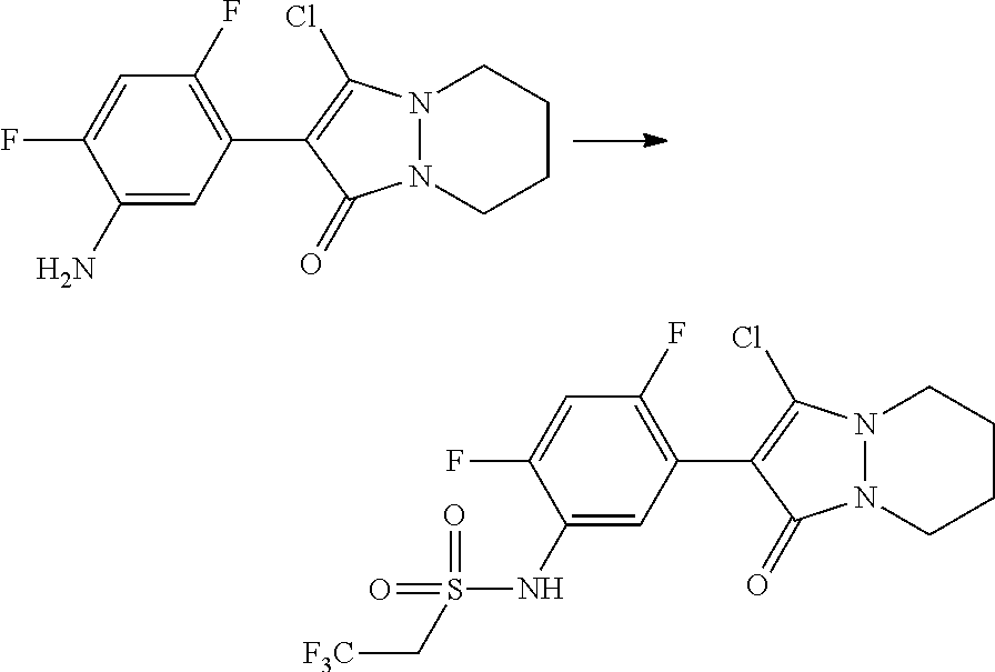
C1(N)=CC(C2=C(Cl)N3N(C2=O)CCCC3)=C(F)C=C1F.C1(NS(=O)(C[F3C])=O)=CC(C2=C(Cl)N3N(C2=O)CCCC3)=C(F)C=C1F
